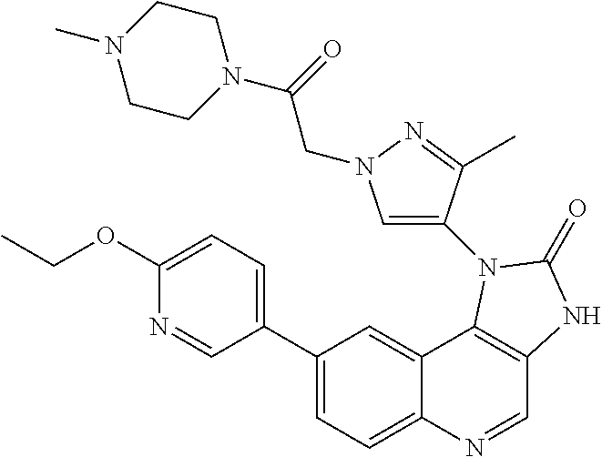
C1(OCC)=CC=C(C2=CC=C3C(=C2)C2=C(C=N3)NC(=O)N2C2=CN(CC(N3CCN(C)CC3)=O)N=C2C)C=N1
